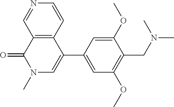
O=C1C2=C(C(C3=CC(OC)=C(CN(C)C)C(OC)=C3)=CN1C)C=CN=C2
